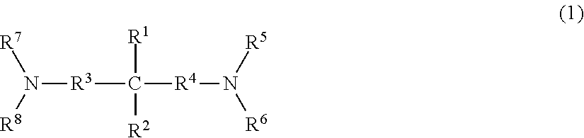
N([R3]C([R4]N([R6])[R5])([R1])[R2])([R8])[R7]
